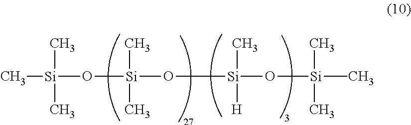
C[Si](O[Si](O[Si](C)([H])O[Si](C)(C)(C)C)(C)C)(C)C
